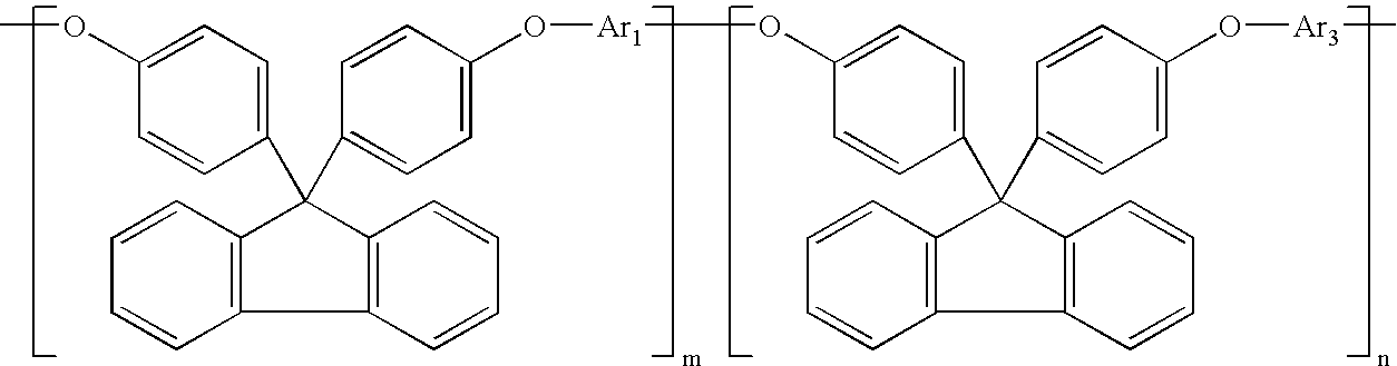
C12=C(C(C3=CC=C(OC)C=C3)(C3=CC=C(O[Ar1]OC4=CC=C(C5(C6=CC=C(O[Ar3]C)C=C6)C6=C(C7=C5C=CC=C7)C=CC=C6)C=C4)C=C3)C3=C1C=CC=C3)C=CC=C2
